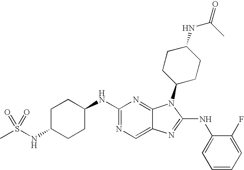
C1(NC2CCC(NS(=O)(C)=O)CC2)=NC=C2C(=N1)N(C1CCC(NC(C)=O)CC1)C(NC1=CC=CC=C1F)=N2
